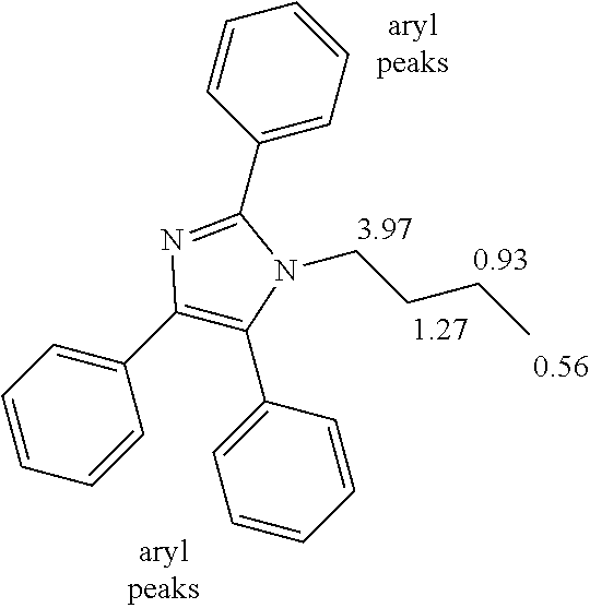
C1(C2=NC(C3=CC=CC=C3)=C(C3=CC=CC=C3)N2CCCC)=CC=CC=C1
